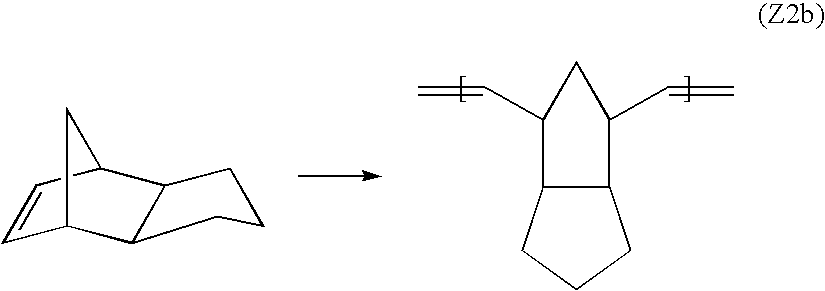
C1=CC2C3C(C1C2)CCC3.C12C(CCC1)C(C=C)CC2C=C
